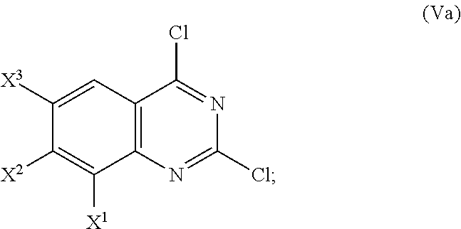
C1([X3])=CC2=C(C([X1])=C1[X2])N=C(Cl)N=C2Cl
